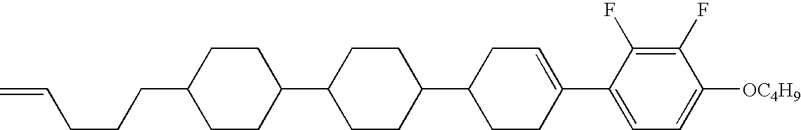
C1(F)=C(F)C(C2=CCC(C3CCC(C4CCC(CCCC=C)CC4)CC3)CC2)=CC=C1[OC4H9]
